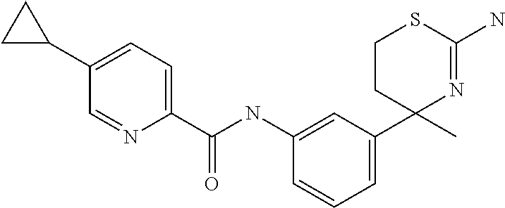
C1(NC(C2=CC=C(C3CC3)C=N2)=O)=CC(C2(C)N=C(N)SCC2)=CC=C1
